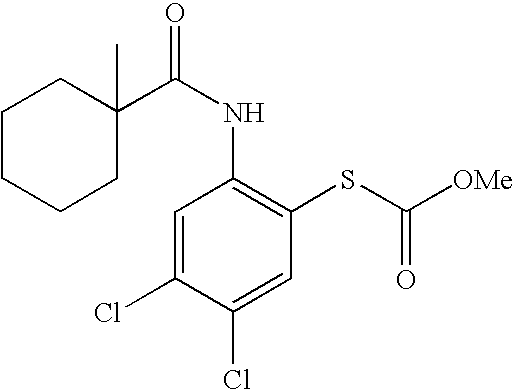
C(=O)(NC1=C(SC([OMe])=O)C=C(Cl)C(Cl)=C1)C1(C)CCCCC1
